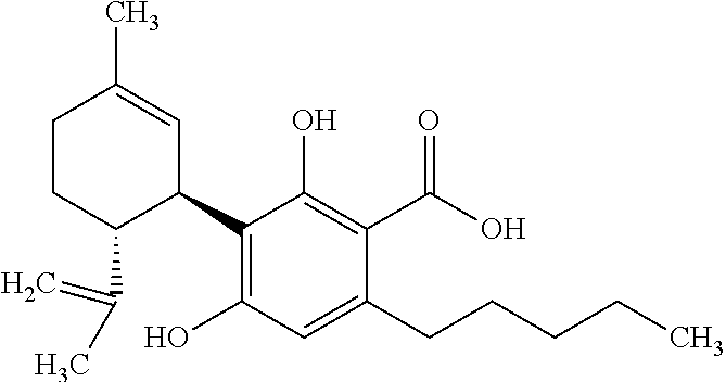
C1CC(C(=C)C)C(C2=C(O)C=C(CCCCC)C(C(O)=O)=C2O)C=C1C
